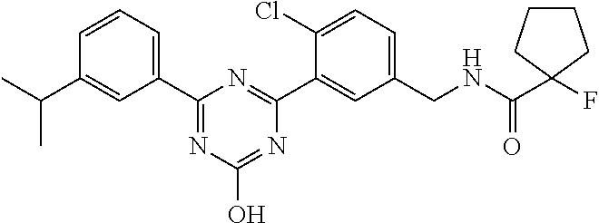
C1(CNC(C2(F)CCCC2)=O)=CC=C(Cl)C(C2=NC(C3=CC=CC(C(C)C)=C3)=NC(O)=N2)=C1
